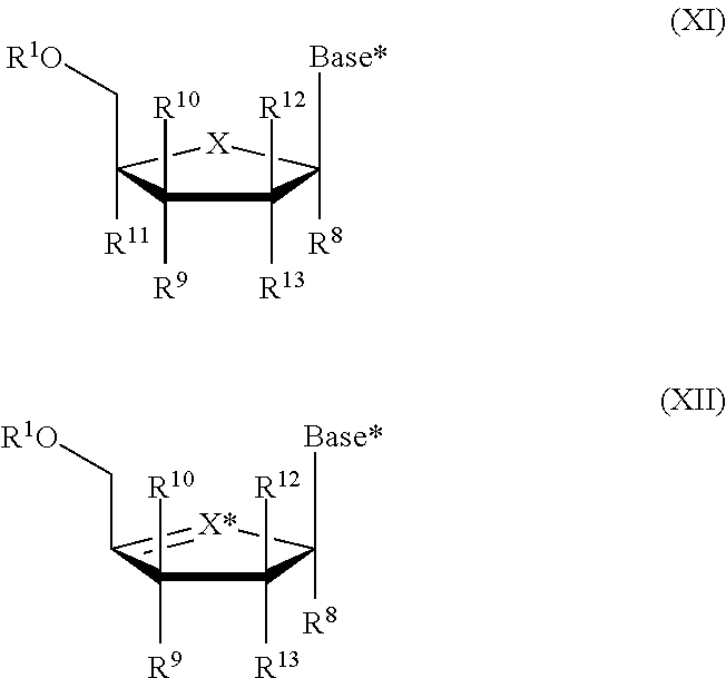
[X]1C(C[R1O])([R11])C([R10])([R9])C([R12])([R13])C1([Base*])[R8].[X*]1=C(C[R1O])C([R10])([R9])C([R12])([R13])C1([Base*])[R8]
